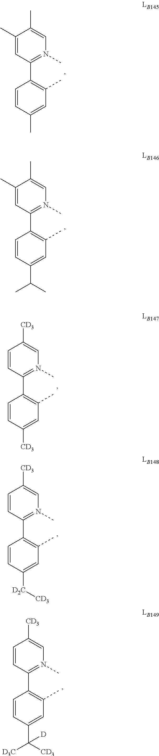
C1=CC(C)=CC(C)=C1C1=N(C)C=C(C)C(C)=C1.C1=CC(C(C)C)=CC(C)=C1C1=N(C)C=C(C)C(C)=C1.C1=CC([CD3])=CC(C)=C1C1=N(C)C=C([CD3])C=C1.C1=CC([D2C][CD3])=CC(C)=C1C1=N(C)C=C([CD3])C=C1.C1=CC(C([CD3])([D3C])[D])=CC(C)=C1C1=N(C)C=C([CD3])C=C1
